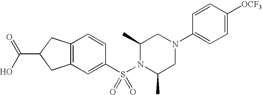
C12=C(C=C(S(N3C(C)CN(C4=CC=C([OCF3])C=C4)CC3C)(=O)=O)C=C1)CC(C(=O)O)C2
